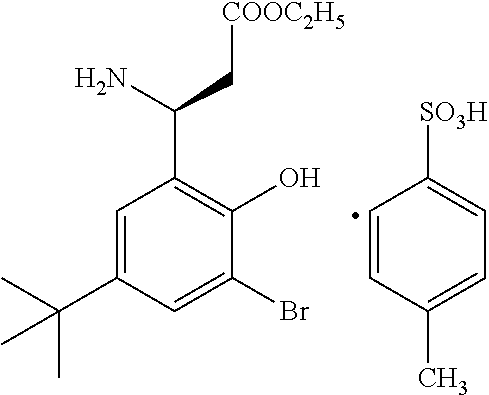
C1=C(C(C)(C)C)C=C(Br)C(O)=C1C(N)C[COOC2H5].C1=CC(C)=CC=C1[SO3H]
